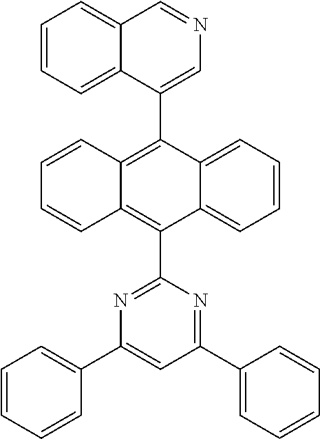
C1=CC=C2C(=C1)C(C1=NC(C3=CC=CC=C3)=CC(C3=CC=CC=C3)=N1)=C1C(=C2C2=CN=CC3=CC=CC=C32)C=CC=C1
